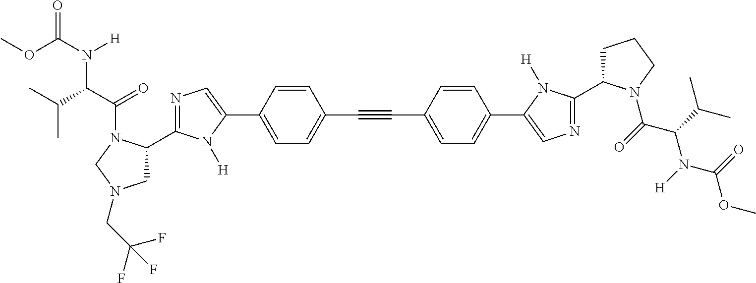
COC(=O)N(C(C(C)C)C(=O)N1C(C2=NC=C(C3=CC=C(C#CC4=CC=C(C5=CN=C(C6CCCN6C(C(N(C(OC)=O)[H])C(C)C)=O)N5[H])C=C4)C=C3)N2[H])CN(CC(F)(F)F)C1)[H]
